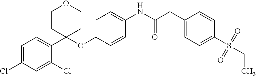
C1=C(OC2(C3=CC=C(Cl)C=C3Cl)CCOCC2)C=CC(NC(CC2=CC=C(S(CC)(=O)=O)C=C2)=O)=C1
